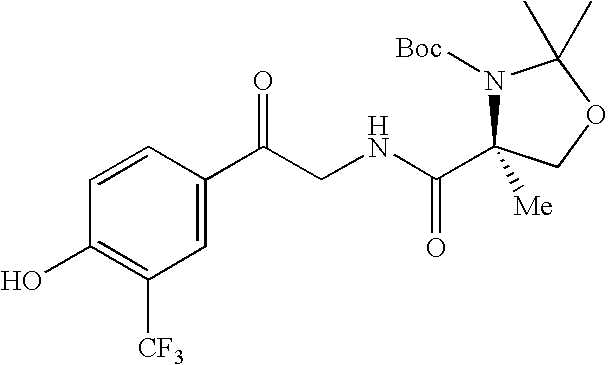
OC1=C([CF3])C=C(C(CNC(C2([Me])N([Boc])C(C)(C)OC2)=O)=O)C=C1
